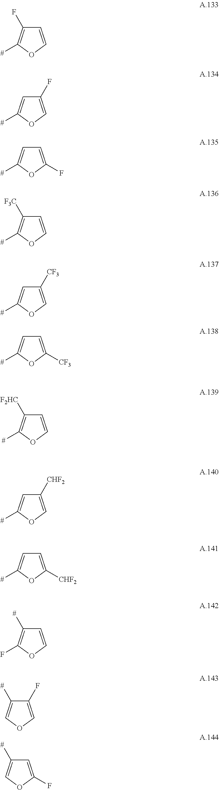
C1=COC([#])=C1F.C1(F)=COC([#])=C1.C1=C(F)OC([#])=C1.C1=COC([#])=C1[F3C].C1([CF3])=COC([#])=C1.C1=C([CF3])OC([#])=C1.C1=COC([#])=C1[F2HC].C1([CHF2])=COC([#])=C1.C1=C([CHF2])OC([#])=C1.C1=COC(F)=C1[#].C1(F)=COC=C1[#].C1=C(F)OC=C1[#]
